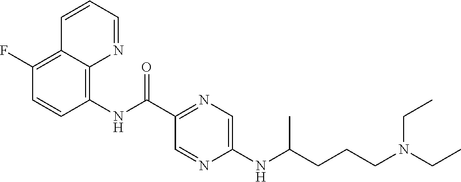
C12=C(F)C=CC(NC(C3=NC=C(NC(CCCN(CC)CC)C)N=C3)=O)=C1N=CC=C2
